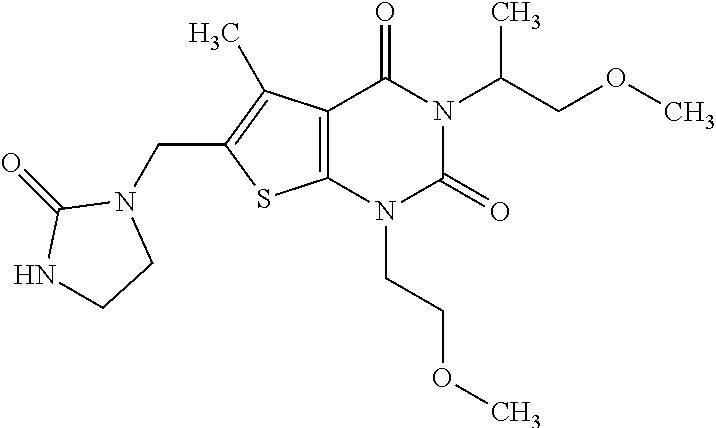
C12=C(N(CCOC)C(=O)N(C(COC)C)C1=O)SC(CN1C(=O)NCC1)=C2C
